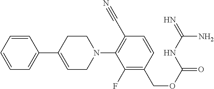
C1=CC=CC=C1C1=CCN(C2=C(C#N)C=CC(COC(=O)NC(=N)N)=C2F)CC1
